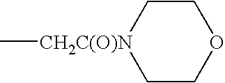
C1COCC[CH2C(O)N]1C
